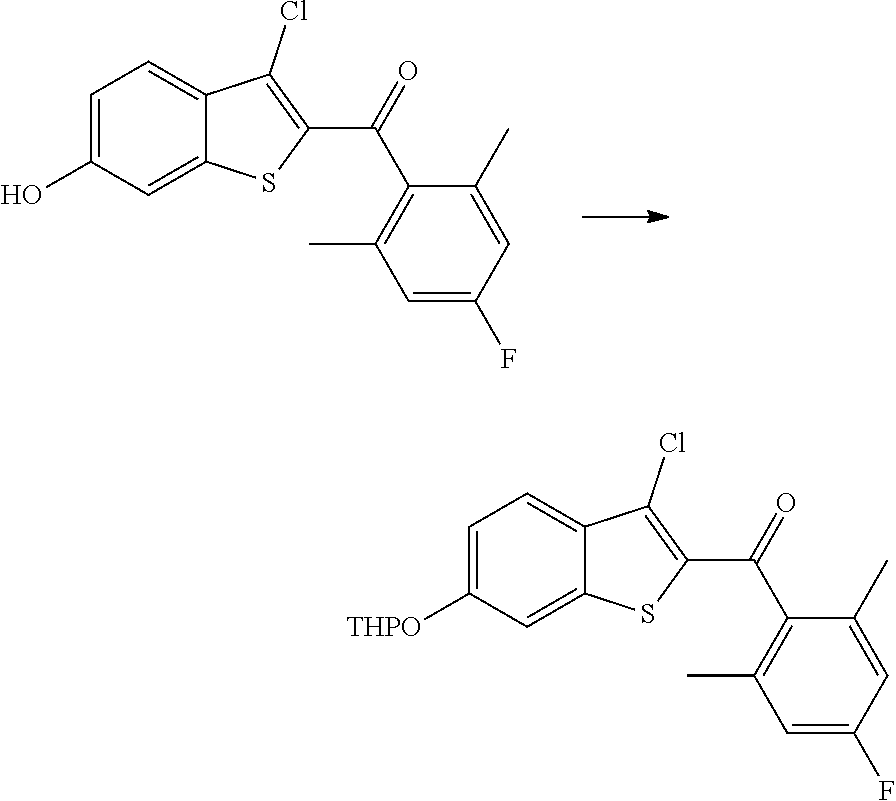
C12=CC(O)=CC=C1C(Cl)=C(C(=O)C1=C(C)C=C(F)C=C1C)S2.C12=CC([THPO])=CC=C1C(Cl)=C(C(=O)C1=C(C)C=C(F)C=C1C)S2
